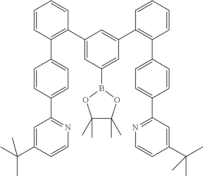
C1=CC(C2=CC=C(C3=NC=CC(C(C)(C)C)=C3)C=C2)=C(C2=CC(B3OC(C)(C)C(C)(C)O3)=CC(C3=C(C4=CC=C(C5=NC=CC(C(C)(C)C)=C5)C=C4)C=CC=C3)=C2)C=C1
